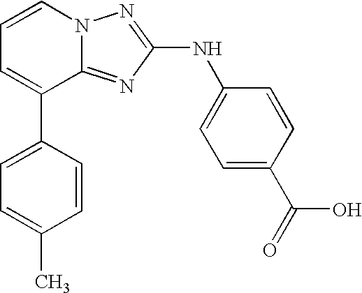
C1=C(C2=CC=CN3C2=NC(NC2=CC=C(C(=O)O)C=C2)=N3)C=CC(C)=C1
